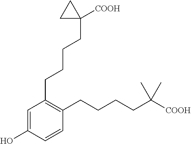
C1=C(O)C=CC(CCCCC([COOH])(C)C)=C1CCCCC1([COOH])CC1
